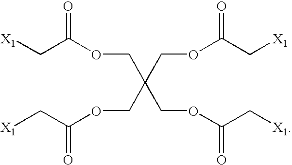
[X1]CC(OCC(COC(C[X1])=O)(COC(C[X1])=O)COC(C[X1])=O)=O
